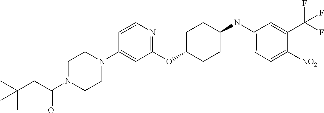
C1(OC2CCC(NC3=CC=C([NO2])C(C(F)(F)F)=C3)CC2)=NC=CC(N2CCN(C(CC(C)(C)C)=O)CC2)=C1
